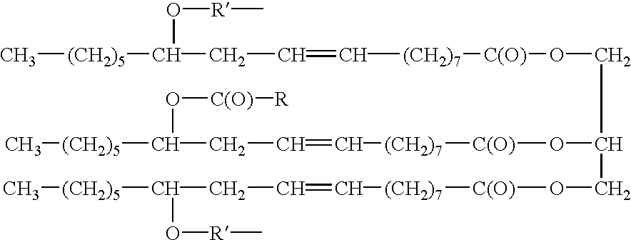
C[(CH2)5]C(CC=C[(CH2)7][C(O)]OCC(O[C(O)][(CH2)7]C=CCC([(CH2)5]C)O[C(O)][R])CO[C(O)][(CH2)7]C=CCC([(CH2)5]C)O[R]C)O[R]C
